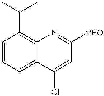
C12=C(C(C)C)C=CC=C1C(Cl)=CC([CHO])=N2
